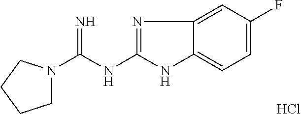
Cl.N(C(N1CCCC1)=N)C1=NC2=CC(F)=CC=C2N1
